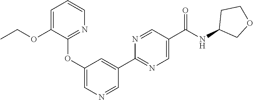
N1=CC(C(=O)NC2CCOC2)=CN=C1C1=CC(OC2=NC=CC=C2OCC)=CN=C1
